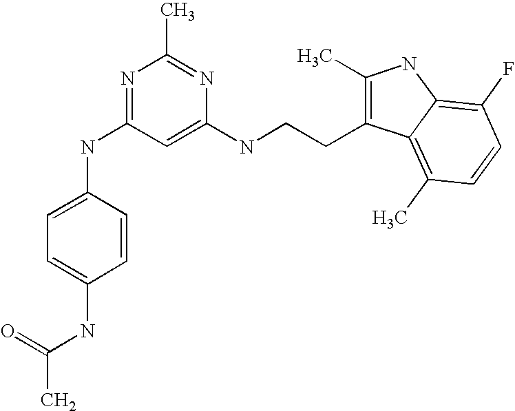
N(C1=NC(C)=NC(NCCC2=C(C)NC3=C(F)C=CC(C)=C23)=C1)C1=CC=C(NC(C)=O)C=C1
